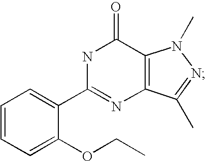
N1C(C2=CC=CC=C2OCC)=NC2=C(C1=O)N(C)N=C2C
